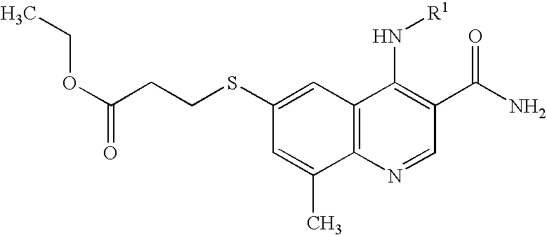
C12=C(N=CC(C(N)=O)=C1N[R1])C(C)=CC(SCCC(OCC)=O)=C2
